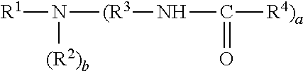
[R1]N([(R3]NC([R4)a])=O)[(R2)b]
